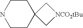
C1CC2(CCN1)C[NCO2tBu]C2
